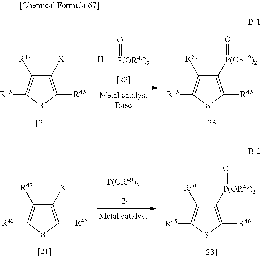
C1([X])=C([R46])SC([R45])=C1[R47].[H][P(OR49)2]=O.C1([P(OR49)2]=O)=C([R46])SC([R45])=C1[R50].C1([X])=C([R46])SC([R45])=C1[R47].C1([P(OR49)2]=O)=C([R46])SC([R45])=C1[R50].[P(OR49)3]
